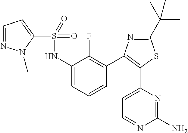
C1(S(NC2=CC=CC(C3=C(C4=CC=NC(N)=N4)SC(C(C)(C)C)=N3)=C2F)(=O)=O)=CC=NN1C
